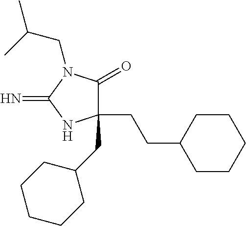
C1(CCC2CCCCC2)(CC2CCCCC2)C(=O)N(CC(C)C)C(=N)N1
